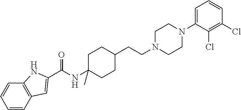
C1=CC=CC2=C1NC(C(NC1(C)CCC(CCN3CCN(C4=CC=CC(Cl)=C4Cl)CC3)CC1)=O)=C2
